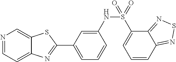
C1=C(NS(=O)(C2=CC=CC3=NSN=C23)=O)C=CC=C1C1=NC2=CC=NC=C2S1
